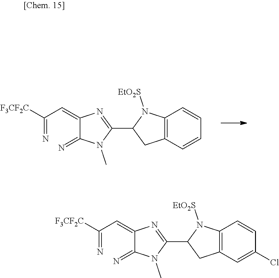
C(=N)(C=C1C(=N)N(C)C(C2CC3=C(N2[EtO2S])C=CC=C3)=N1)[F3CF2C].C(=N)(C=C1C(=N)N(C)C(C2CC3=C(N2[EtO2S])C=CC(Cl)=C3)=N1)[F3CF2C]
